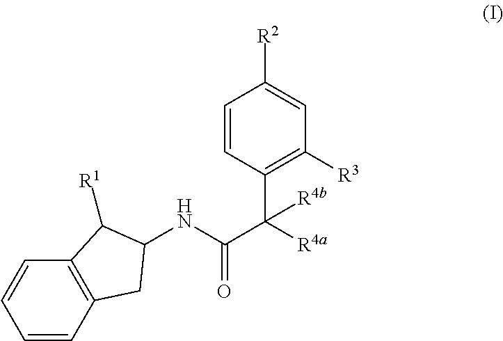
C1=CC2=C(C=C1)C([R1])C(NC(C([R4a])(C1=C([R3])C=C([R2])C=C1)[R4b])=O)C2
